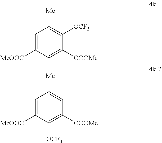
C1=C([MeOOC])C=C([COOMe])C([OCF3])=C1[Me].C1=C([MeOOC])C([OCF3])=C([COOMe])C=C1[Me]
